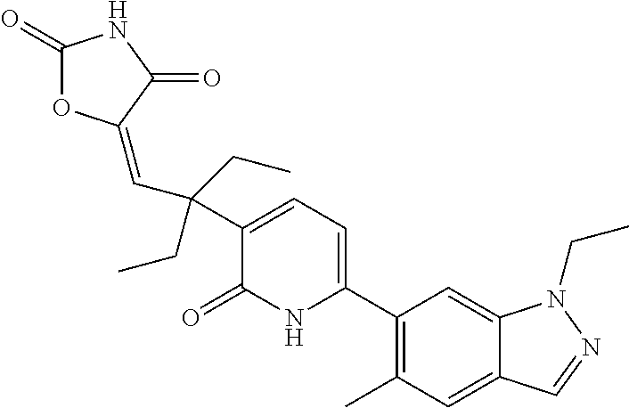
C1(C2=CC=C(C(CC)(C=C3OC(=O)NC3=O)CC)C(=O)N2)=C(C)C=C2C(=C1)N(CC)N=C2
